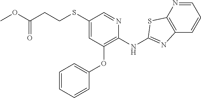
C1(SCCC(OC)=O)=CC(OC2=CC=CC=C2)=C(NC2=NC3=C(N=CC=C3)S2)N=C1
